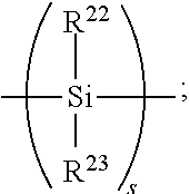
C[Si]([R22])([R23])C
